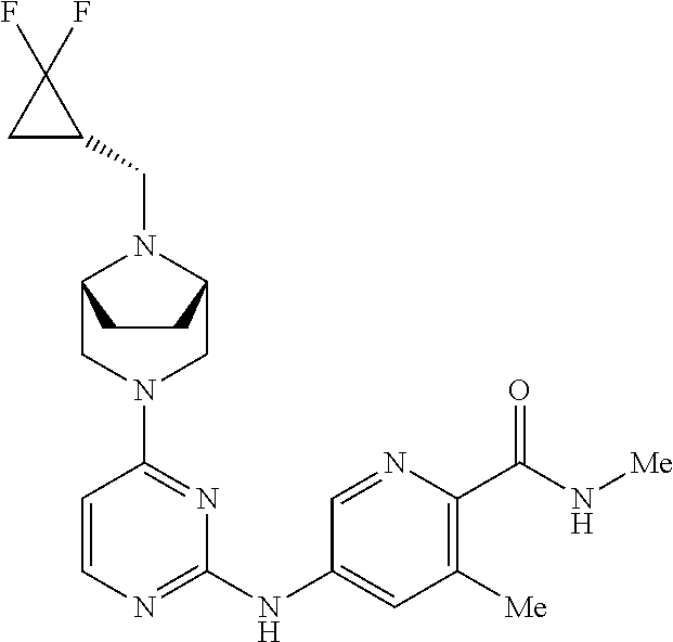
C1=CN=C(NC2=CC([Me])=C(C(N[Me])=O)N=C2)N=C1N1CC2N(CC3C(F)(F)C3)C(C1)CC2
